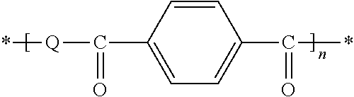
C1=C(C([Q]*)=O)C=CC(C(*)=O)=C1
